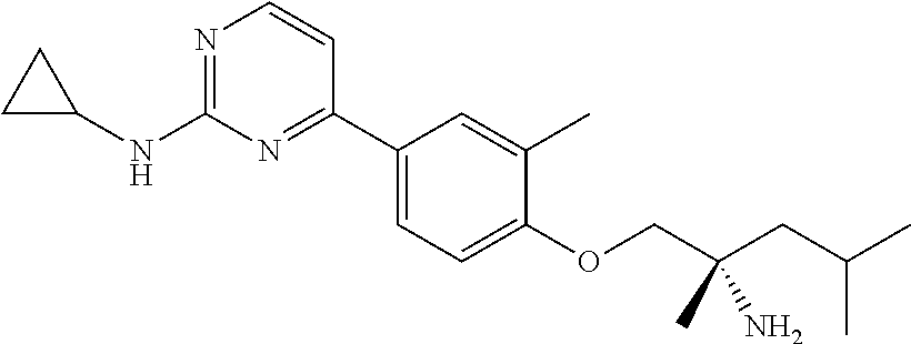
N1=C(NC2CC2)N=C(C2=CC=C(OCC(CC(C)C)(N)C)C(C)=C2)C=C1
